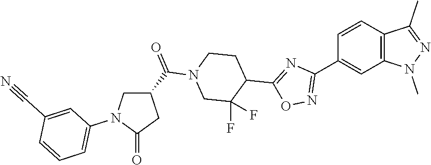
C12=C(C=C(C3=NOC(C4CCN(C(=O)C5CN(C6=CC=CC(C#N)=C6)C(=O)C5)CC4(F)F)=N3)C=C1)N(C)N=C2C
